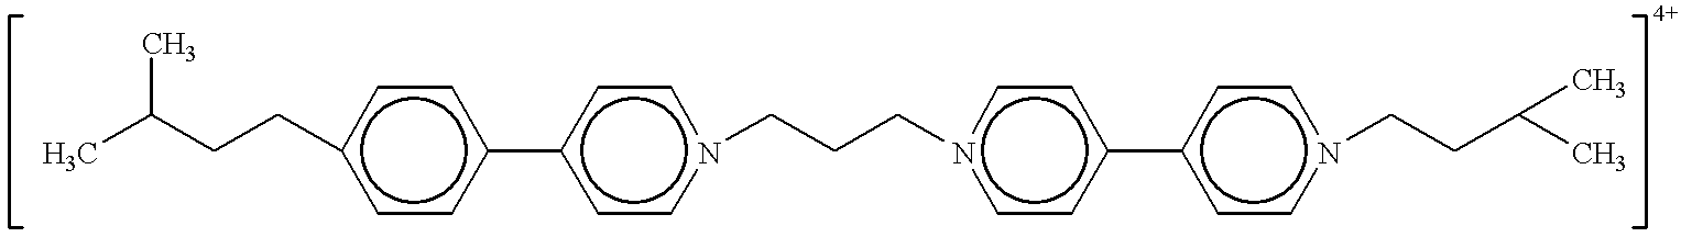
CC(CCc1ccc(-c2ccn(CCCn3ccc(-c4ccn(CCC(C)C)cc4)cc3)cc2)cc1)C
